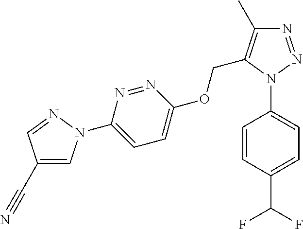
C1=CC(N2N=NC(C)=C2COC2=CC=C(N3C=C(C#N)C=N3)N=N2)=CC=C1C(F)F
